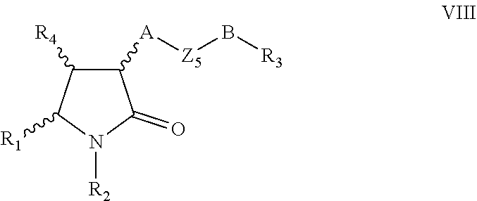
C1([R4])C([A][Z5]B[R3])C(=O)N([R2])C1[R1]
